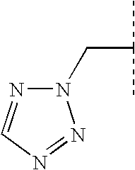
N1(CC(C)C)N=CN=N1
